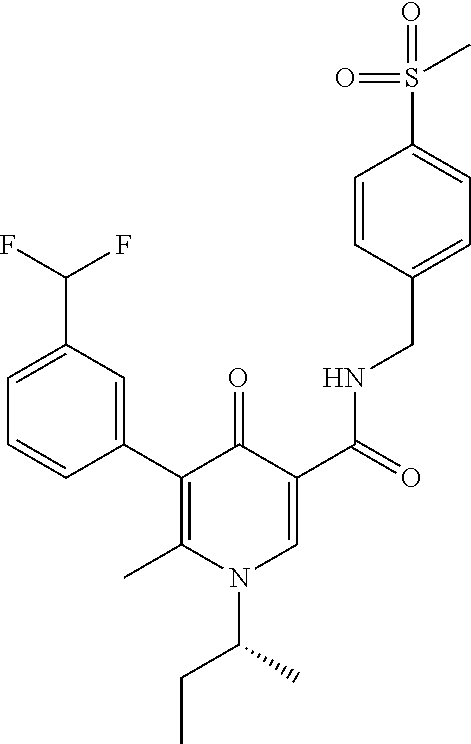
C1(C2=C(C)N(C(C)CC)C=C(C(=O)NCC3=CC=C(S(=O)(=O)C)C=C3)C2=O)=CC(C(F)F)=CC=C1
